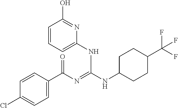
C1=CC(C(N=C(NC2CCC(C(F)(F)F)CC2)NC2=CC=CC(O)=N2)=O)=CC=C1Cl
